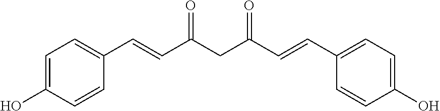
C1=C(O)C=CC(C=CC(CC(C=CC2=CC=C(O)C=C2)=O)=O)=C1
